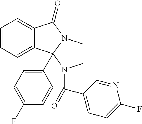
C1=CC=C2C(=C1)C(=O)N1CCN(C(C3=CC=C(F)N=C3)=O)C21C1=CC=C(F)C=C1
